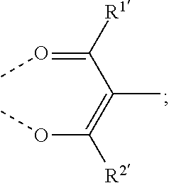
C(=OC)(C(=C(OC)[R2])C)[R1]
